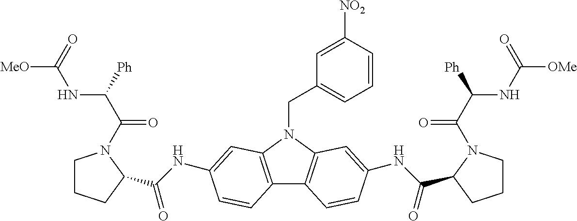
C1CCC(C(NC2=CC3=C(C4=C(N3CC3=CC=CC([NO2])=C3)C=C(NC(C3CCCN3C(C(NC([OMe])=O)[Ph])=O)=O)C=C4)C=C2)=O)N1C(C(NC([MeO])=O)[Ph])=O
